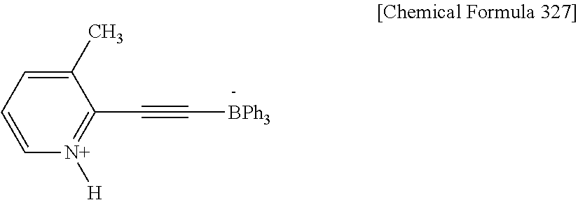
C1(C)=CC=C[N+]([H])=C1C#C[BPh3]
